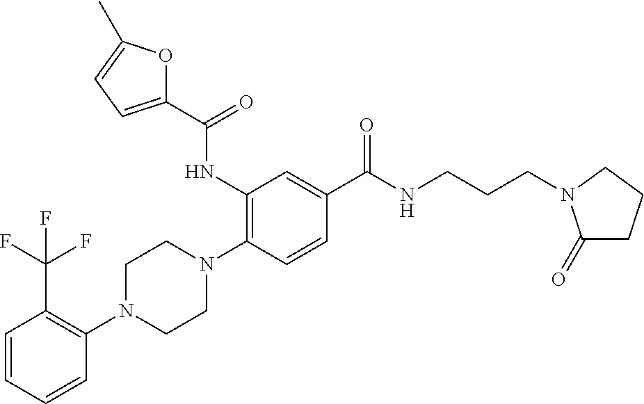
C1=CC=CC(N2CCN(C3=C(NC(C4=CC=C(C)O4)=O)C=C(C(NCCCN4C(=O)CCC4)=O)C=C3)CC2)=C1C(F)(F)F
